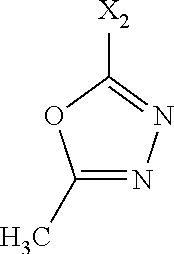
[X2]C1=NN=C(C)O1
